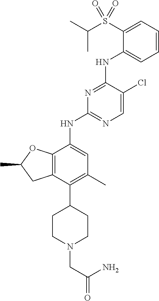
C1=CC=C(S(C(C)C)(=O)=O)C(NC2=NC(NC3=CC(C)=C(C4CCN(CC(=O)N)CC4)C4=C3OC(C)C4)=NC=C2Cl)=C1
